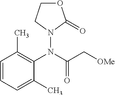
C1=CC=C(C)C(N(C(C[OMe])=O)N2C(=O)OCC2)=C1C
